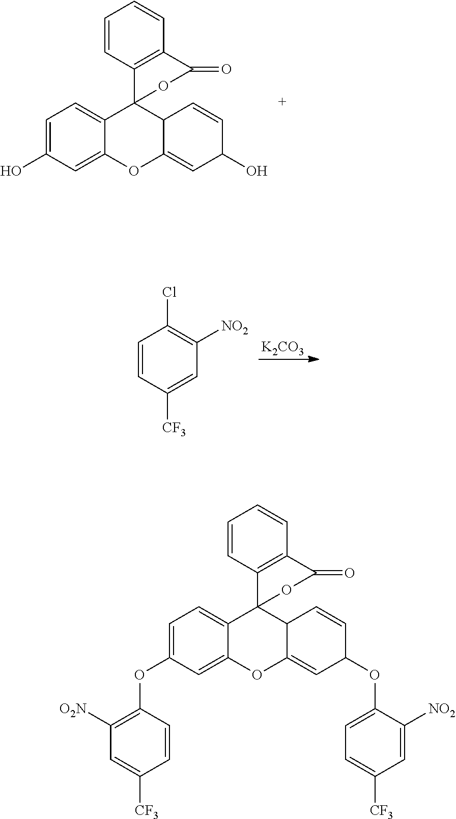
C1=C(O)C=C2C(=C1)C1(C3C(=CC(O)C=C3)O2)C2=C(C=CC=C2)C(=O)O1.[K2CO3].C1=CC([CF3])=CC([NO2])=C1Cl.C1=C(OC2=C([O2N])C=C([CF3])C=C2)C=C2C(=C1)C1(C3C(=CC(OC4=CC=C([CF3])C=C4[NO2])C=C3)O2)C2=C(C=CC=C2)C(=O)O1
